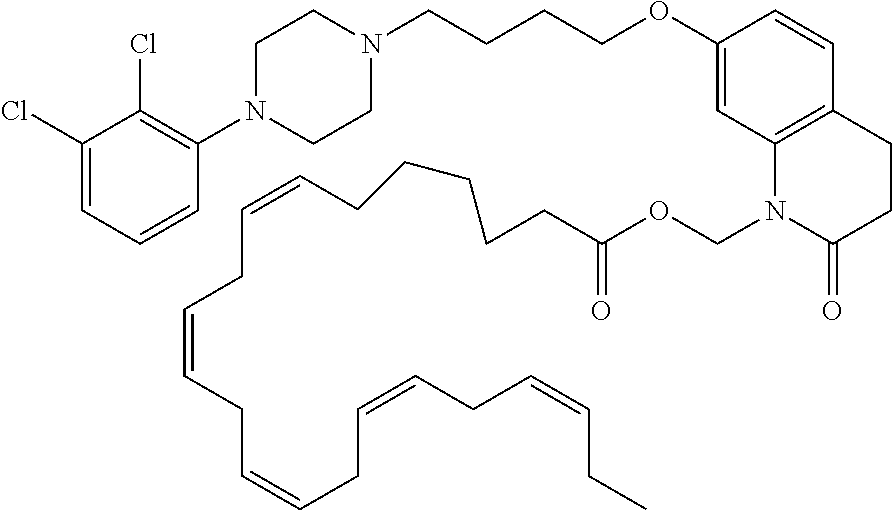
C1=C(Cl)C(Cl)=C(N2CCN(CCCCOC3=CC4=C(C=C3)CCC(=O)N4COC(=O)CCCCCC=CCC=CCC=CCC=CCC=CCC)CC2)C=C1
